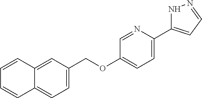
C12=CC(COC3=CC=C(C4=CC=NN4)N=C3)=CC=C1C=CC=C2
